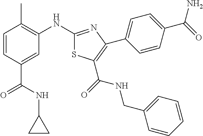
C1=CC(C(NC2CC2)=O)=CC(NC2=NC(C3=CC=C(C(=O)N)C=C3)=C(C(=O)NCC3=CC=CC=C3)S2)=C1C
